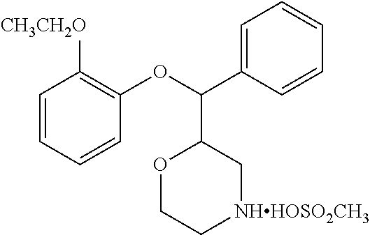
C1=CC=CC(OC(C2=CC=CC=C2)C2OCC[NHHOSO2CH3]C2)=C1[CH3CH2O]
